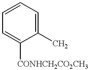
C1=CC=C([CONHCH2CO2CH3])C(C)=C1
